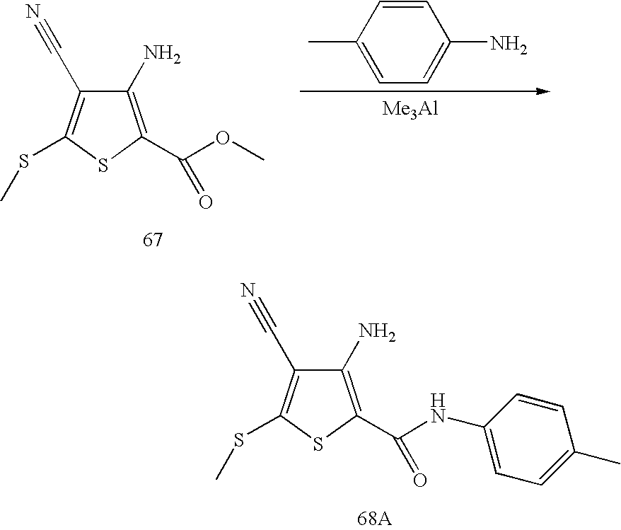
C1(N)=C(C(OC)=O)SC(SC)=C1C#N.C1=CC(C)=CC=C1N.[Me3Al].C1(N)=C(C(NC2=CC=C(C)C=C2)=O)SC(SC)=C1C#N
